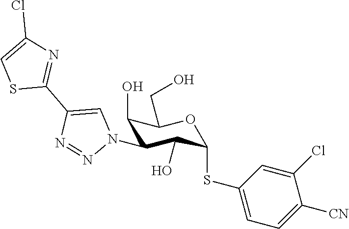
C1(O)C(N2C=C(C3=NC(Cl)=CS3)N=N2)C(O)C(SC2=CC=C([CN])C(Cl)=C2)OC1CO
